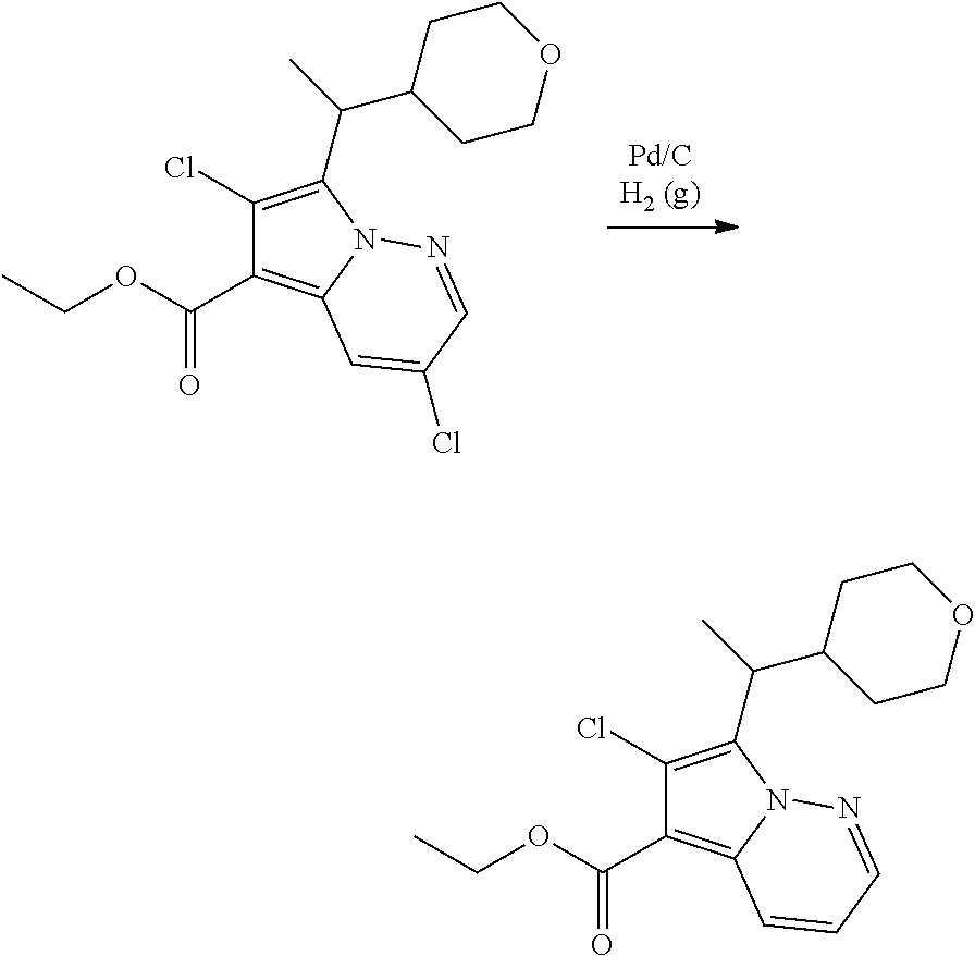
C1(Cl)=C(C(C)C2CCOCC2)N2C(=C1C(OCC)=O)C=C(Cl)C=N2.C1(Cl)=C(C(C)C2CCOCC2)N2C(=C1C(OCC)=O)C=CC=N2
